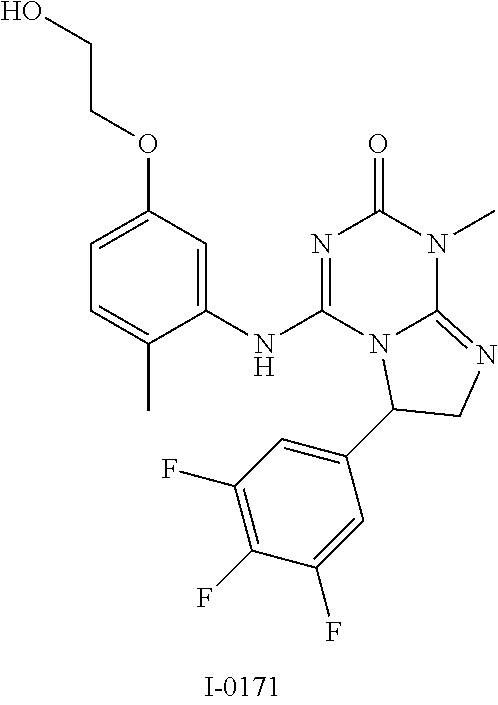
C1=C(OCCO)C=C(NC2=NC(=O)N(C)C3=NCC(C4=CC(F)=C(F)C(F)=C4)N23)C(C)=C1
